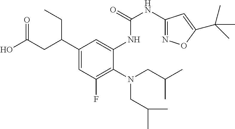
C1(C(CC(O)=O)CC)=CC(F)=C(N(CC(C)C)CC(C)C)C(NC(NC2=NOC(C(C)(C)C)=C2)=O)=C1
